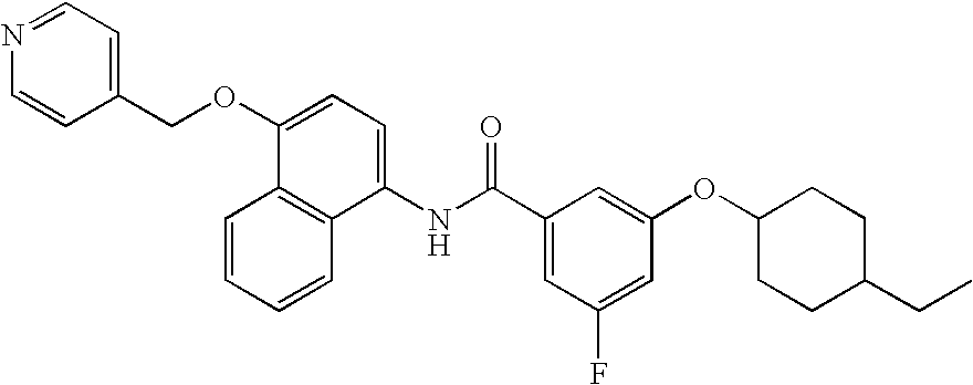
C1(OC2=CC(C(NC3=CC=C(OCC4=CC=NC=C4)C4=C3C=CC=C4)=O)=CC(F)=C2)CCC(CC)CC1
